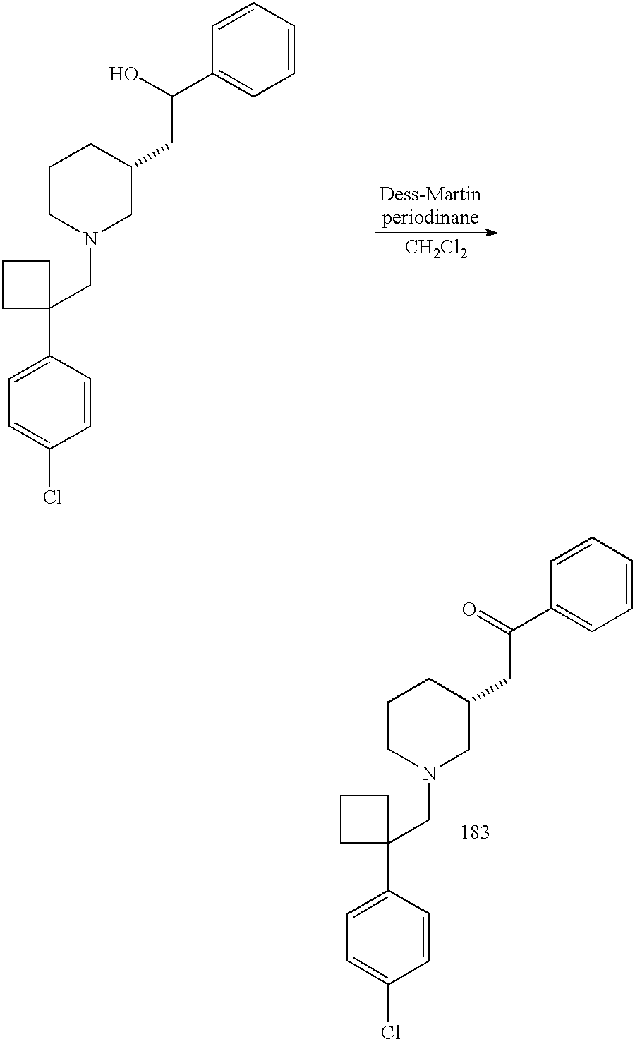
C1CN(CC2(C3=CC=C(Cl)C=C3)CCC2)CC(CC(C2=CC=CC=C2)O)C1.[CH2Cl2].C1CN(CC2(C3=CC=C(Cl)C=C3)CCC2)CC(CC(C2=CC=CC=C2)=O)C1
